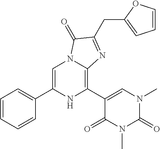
C1=C(C2=CC=CC=C2)NC(C2=CN(C)C(=O)N(C)C2=O)=C2N1C(=O)C(CC1=CC=CO1)=N2
